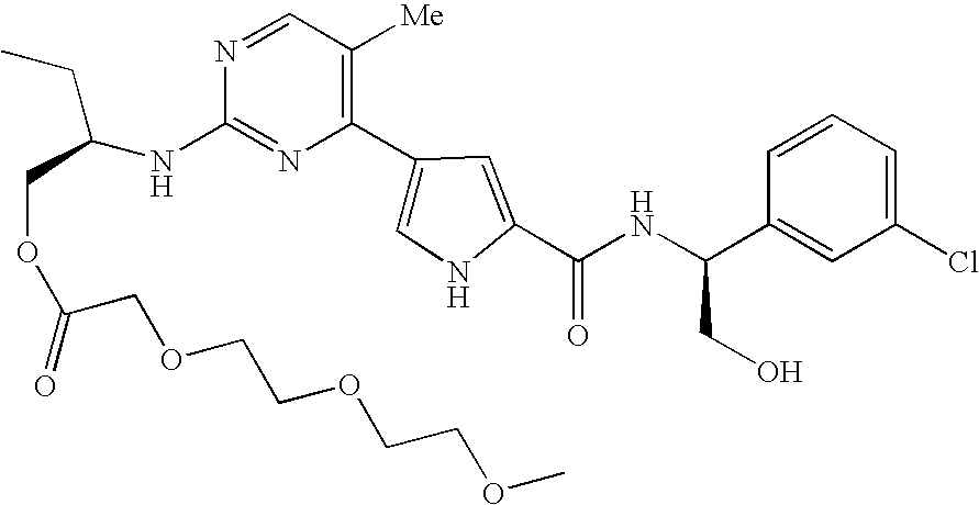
N1=C(NC(CC)COC(COCCOCCOC)=O)N=CC([Me])=C1C1=CNC(C(NC(C2=CC(Cl)=CC=C2)CO)=O)=C1
